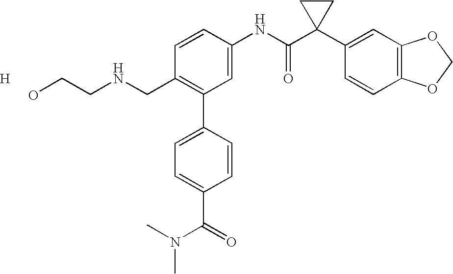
C1=CC(NC(C2(C3=CC4=C(C=C3)OCO4)CC2)=O)=CC(C2=CC=C(C(=O)N(C)C)C=C2)=C1CNCCO.[H]
